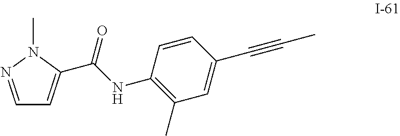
C1=NN(C)C(C(NC2=C(C)C=C(C#CC)C=C2)=O)=C1
